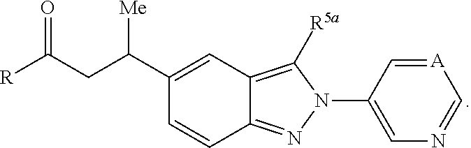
C1=[A]C=NC=C1N1C([R5a])=C2C(=N1)C=CC(C(CC([R])=O)[Me])=C2
